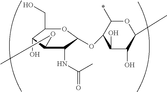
C1(CO)C(O)C(OC)C(NC(=O)C)C(OC2C(O)C(O)C(C)OC2*)O1
